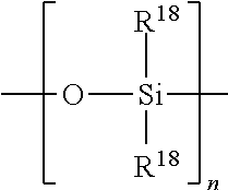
CO[Si](C)([R18])[R18]
